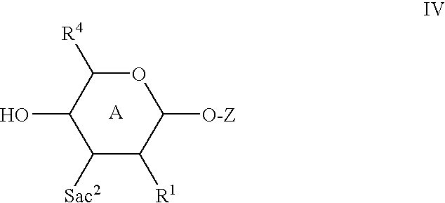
C1([Sac2])C([R1])C([O-Z])OC([R4])C1O
